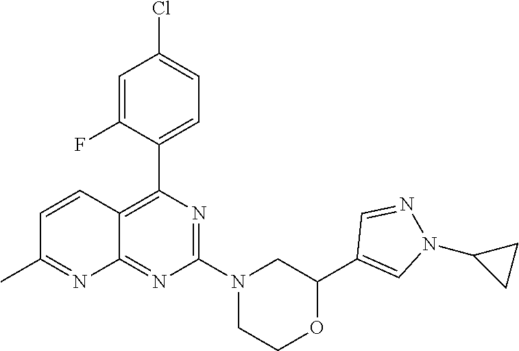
N1=C(N2CC(C3=CN(C4CC4)N=C3)OCC2)N=C2C(=C1C1=CC=C(Cl)C=C1F)C=CC(C)=N2
